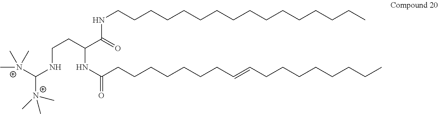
C(CC(C(=O)NCCCCCCCCCCCCCCCC)NC(CCCCCCCC=CCCCCCCCC)=O)NC([N+](C)(C)C)[N+](C)(C)C
